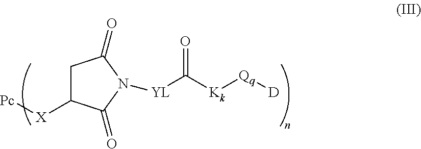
C1C([X][Pc])C(=O)N([YL]C([Kk][Qq][D])=O)C1=O
